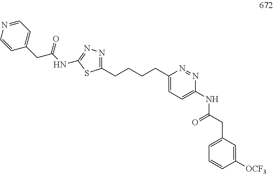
N1=C(CCCCC2=CC=C(NC(CC3=CC=CC([OCF3])=C3)=O)N=N2)SC(NC(=O)CC2=CC=NC=C2)=N1
